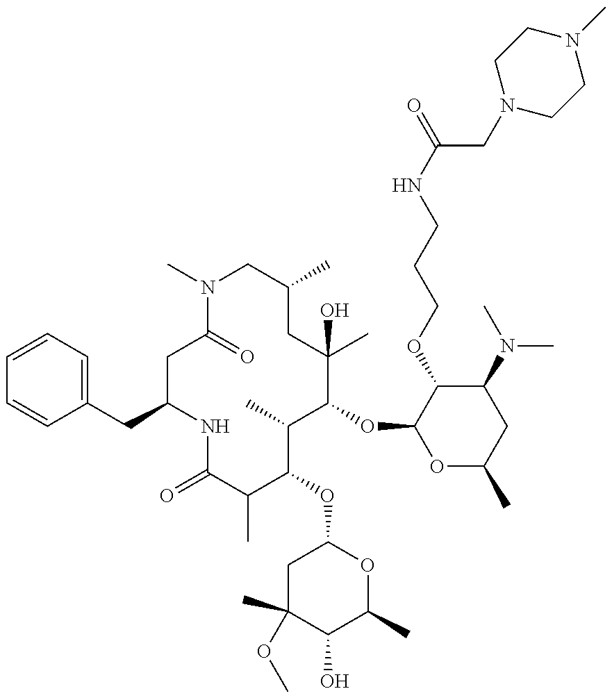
C1(CC2=CC=CC=C2)CC(=O)N(C)CC(C)CC(C)(O)C(OC2OC(C)CC(N(C)C)C2OCCCNC(CN2CCN(C)CC2)=O)C(C)C(OC2CC(C)(OC)C(O)C(C)O2)C(C)C(=O)N1
